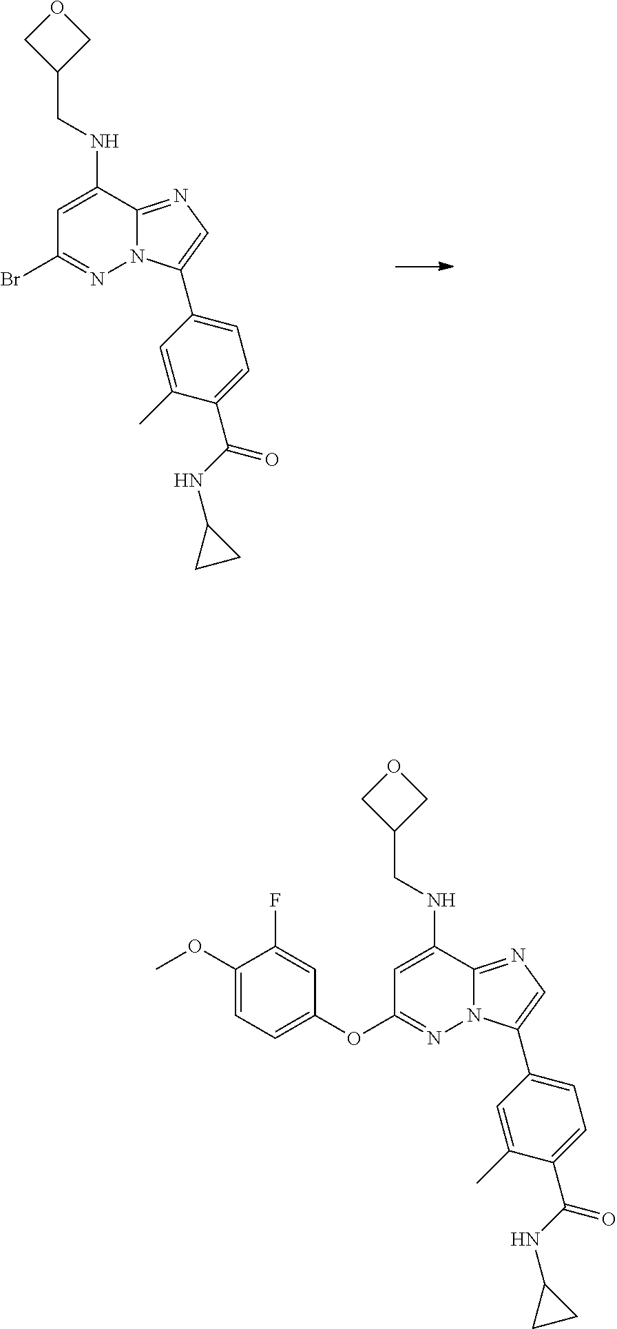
C1=C(NCC2COC2)C2=NC=C(C3=CC=C(C(NC4CC4)=O)C(C)=C3)N2N=C1Br.C1=C(NCC2COC2)C2=NC=C(C3=CC=C(C(NC4CC4)=O)C(C)=C3)N2N=C1OC1=CC=C(OC)C(F)=C1
